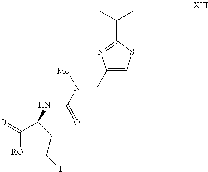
C1(CN(C(=O)NC(C(=O)[RO])CCI)[Me])=CSC(C(C)C)=N1
